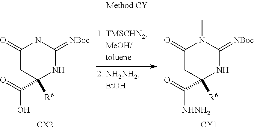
C(C1([R6])NC(=[NBoc])N(C)C(=O)C1)(=O)O.C(C1([R6])NC(=[NBoc])N(C)C(=O)C1)(=O)[NHNH2].[CY1]
